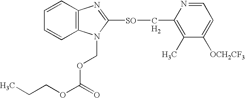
C12=C(N(COC(OCCC)=O)C([SO]CC3=C(C)C([OCH2CF3])=CC=N3)=N1)C=CC=C2.[H2]
